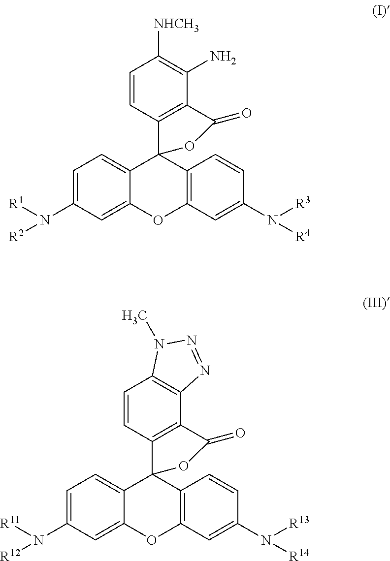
C1=CC2=C(C3=C1N(C)N=N3)C(=O)OC21C2=CC=C(N([R11])[R12])C=C2OC2=C1C=CC(N([R13])[R14])=C2.C1=CC2=C(C(N)=C1[NHCH3])C(=O)OC21C2=CC=C(N([R1])[R2])C=C2OC2=C1C=CC(N([R3])[R4])=C2
